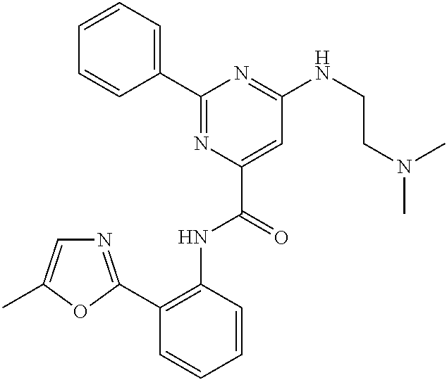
C1=CC=C(C2=NC(C(=O)NC3=C(C4=NC=C(C)O4)C=CC=C3)=CC(NCCN(C)C)=N2)C=C1
